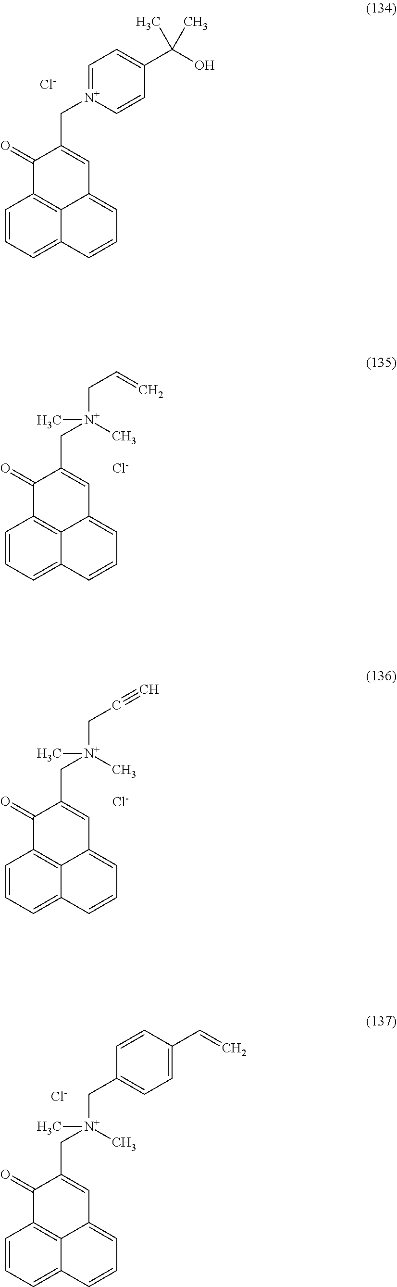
C1=CC=C2C3=C1C(=O)C(C[N+]1=CC=C(C(O)(C)C)C=C1)=CC3=CC=C2.[Cl-].C1=CC=C2C3=C1C(=O)C(C[N+](C)(CC=C)C)=CC3=CC=C2.[Cl-].C1=CC=C2C3=C1C(=O)C(C[N+](C)(CC#C)C)=CC3=CC=C2.[Cl-].C1=CC=C2C3=C1C(=O)C(C[N+](C)(CC1=CC=C(C=C)C=C1)C)=CC3=CC=C2.[Cl-]
